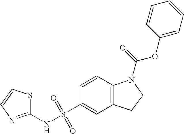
C1=CC2=C(C=C1S(NC1=NC=CS1)(=O)=O)CCN2C(=O)OC1=CC=CC=C1
